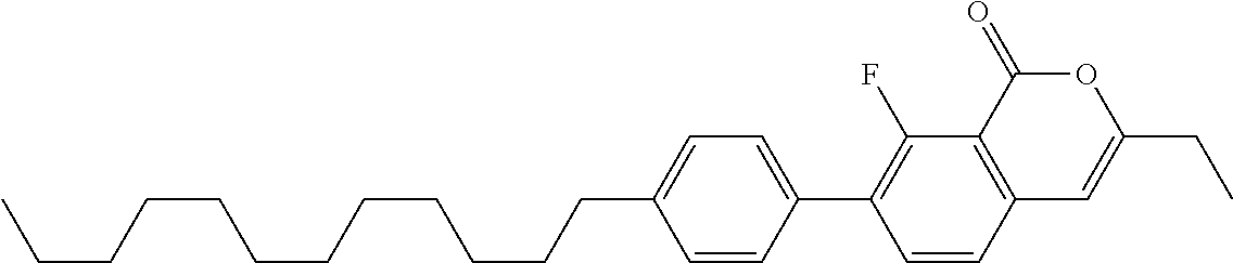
C12=C(C(=O)OC(CC)=C1)C(F)=C(C1=CC=C(CCCCCCCCCCCC)C=C1)C=C2
